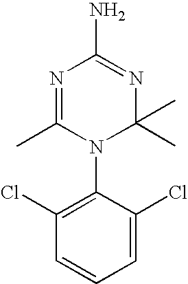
C1=C(Cl)C(N2C(C)(C)N=C(N)N=C2C)=C(Cl)C=C1
